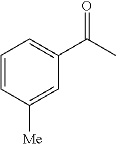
C1=CC([Me])=CC(C(C)=O)=C1
